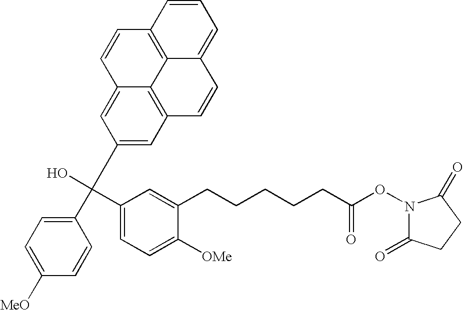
C1(C(O)(C2=CC=C([OMe])C(CCCCCC(ON3C(=O)CCC3=O)=O)=C2)C2=CC3=C4C(=C2)C=CC2=C4C(=CC=C2)C=C3)=CC=C([MeO])C=C1
